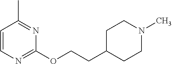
C1=CN=C(OCCC2CCN(C)CC2)N=C1C
